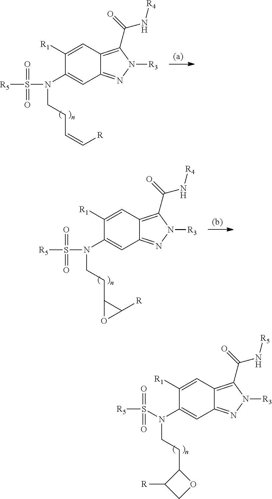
[R5]S(=O)(=O)N(C1=CC2=NN([R3])C(C(N[R4])=O)=C2C=C1[R1])CCC=C[R].[R5]S(=O)(=O)N(C1=CC2=NN([R3])C(C(N[R4])=O)=C2C=C1[R1])CCC1C([R])O1.[R5]S(=O)(=O)N(C1=CC2=NN([R3])C(C(N[R5])=O)=C2C=C1[R1])CCC1OCC1[R]
